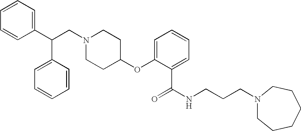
N1(CC(C2=CC=CC=C2)C2=CC=CC=C2)CCC(OC2=CC=CC=C2C(=O)NCCCN2CCCCCC2)CC1
